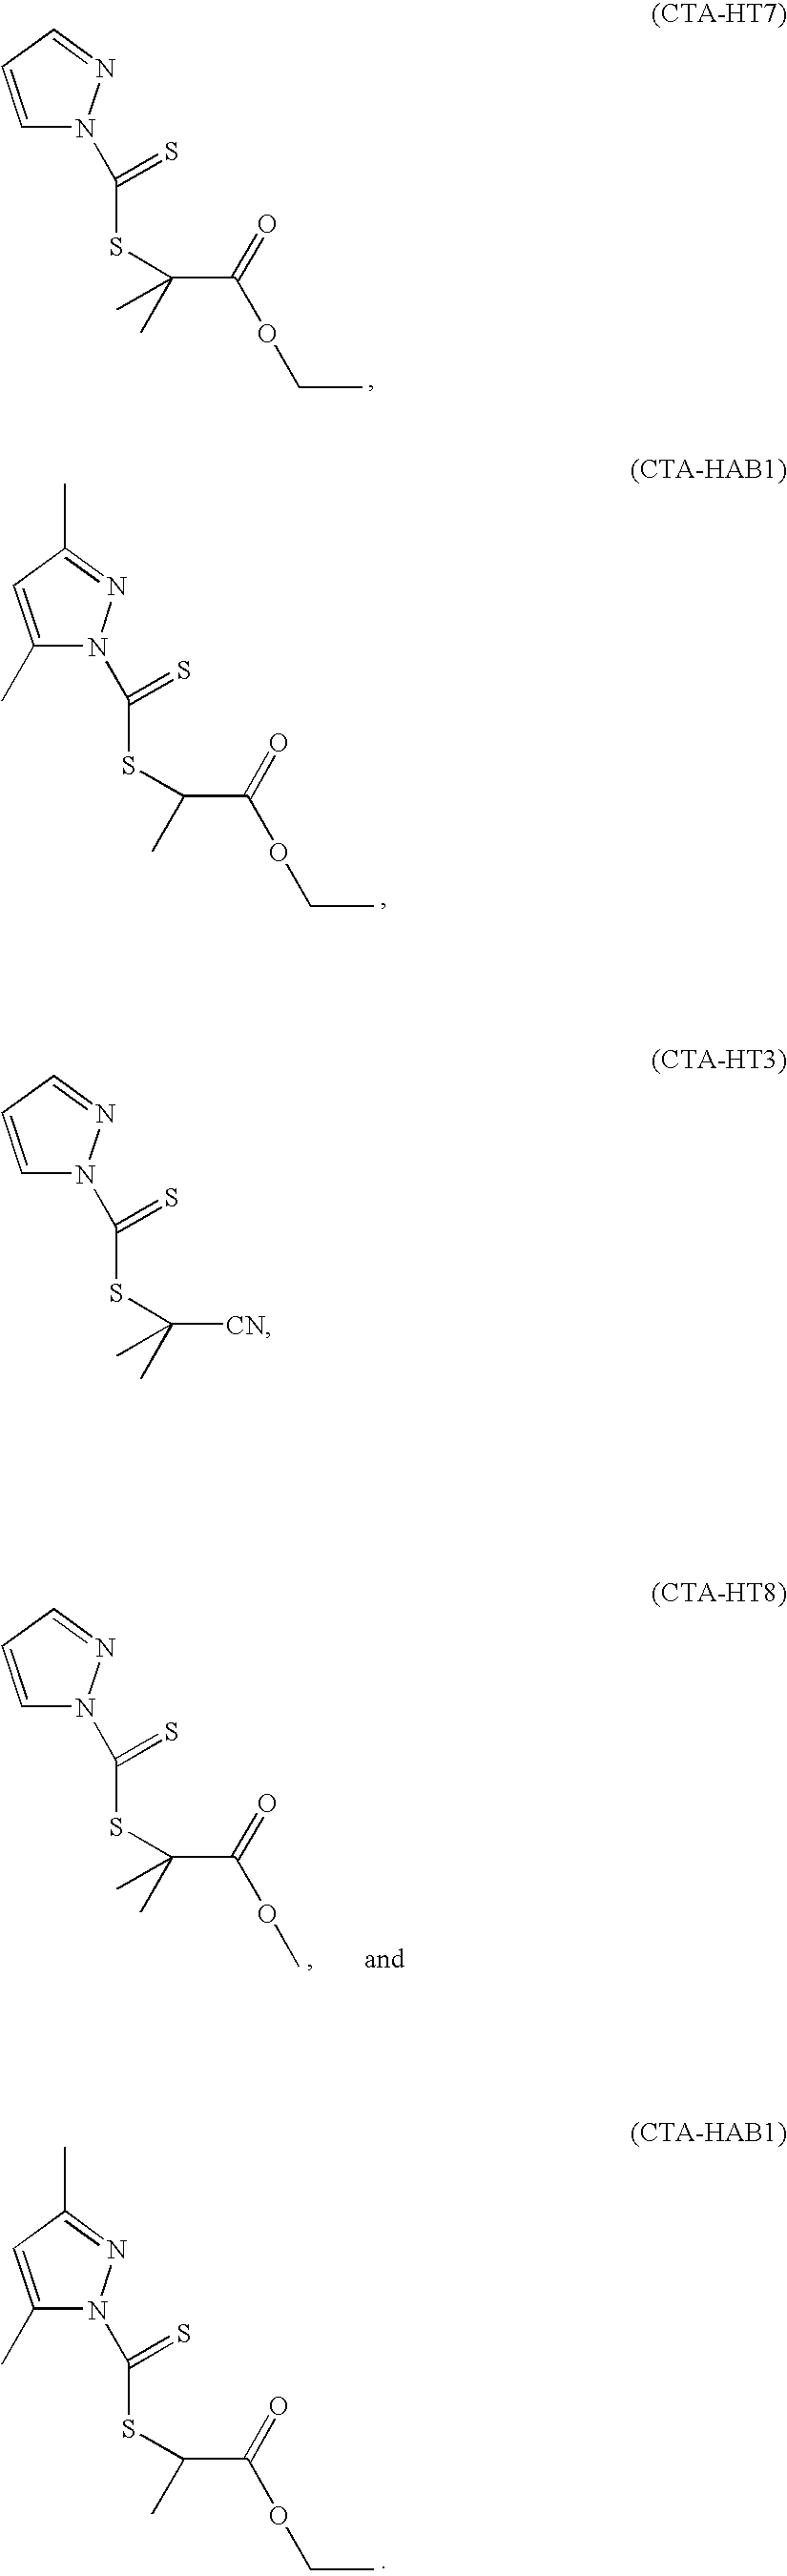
C1=CC=NN1C(SC([CN])(C)C)=S.C1(C)=CC(C)=NN1C(SC(C(OCC)=O)C)=S.C1=CC=NN1C(SC(C(OCC)=O)(C)C)=S.C1(C)=CC(C)=NN1C(SC(C(OCC)=O)C)=S.C1=CC=NN1C(SC(C(OC)=O)(C)C)=S
